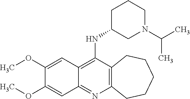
C12=C(N=C3C(=C1NC1CN(C(C)C)CCC1)C=C(OC)C(OC)=C3)CCCCC2
